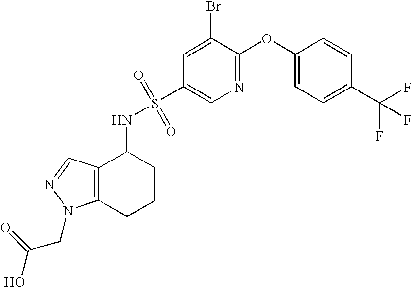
N1=C(OC2=CC=C(C(F)(F)F)C=C2)C(Br)=CC(S(NC2C3=C(CCC2)N(CC(O)=O)N=C3)(=O)=O)=C1
